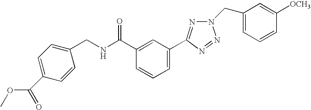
C1=CC(CNC(C2=CC(C3=NN(CC4=CC=CC([OCH3])=C4)N=N3)=CC=C2)=O)=CC=C1C(OC)=O
